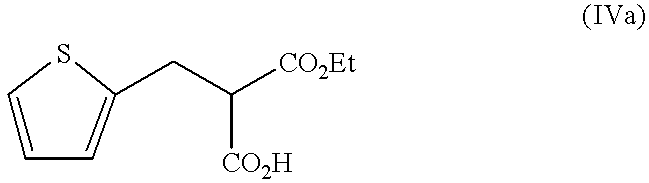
C1=CC=C(CC([CO2Et])[CO2H])S1
